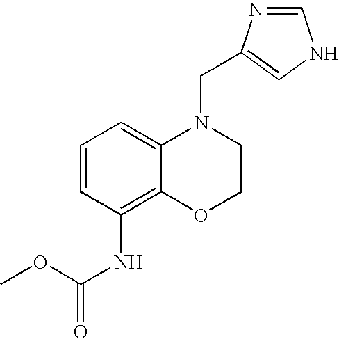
C1=CC=C2C(=C1NC(=O)OC)OCCN2CC1=CNC=N1
